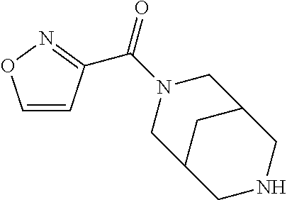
N1(C(=O)C2=NOC=C2)CC2CNCC(C1)C2
